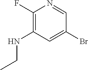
C1(F)=C(NCC)C=C(Br)C=N1
